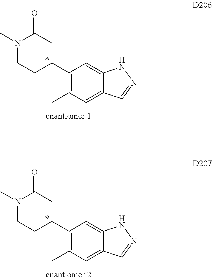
C1(C2CC(=O)N(C)CC2)=C(C)C=C2C(=C1)NN=C2.C1(C2CC(=O)N(C)CC2)=C(C)C=C2C(=C1)NN=C2
